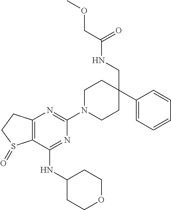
C12=C(C(NC3CCOCC3)=NC(N3CCC(CNC(COC)=O)(C4=CC=CC=C4)CC3)=N1)S(=O)CC2
